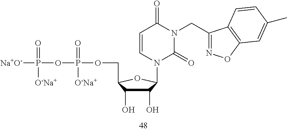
[Na+O-]P(OP(OCC1C(O)C(O)C(N2C(=O)N(CC3=NOC4=C3C=CC(C)=C4)C(=O)C=C2)O1)(=O)[O-Na+])(=O)[O-Na+]
